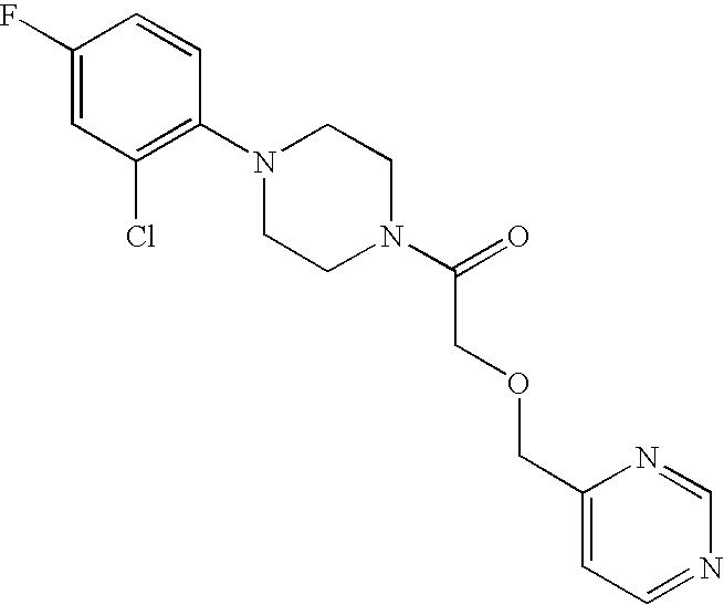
C1(F)=CC(Cl)=C(N2CCN(C(=O)COCC3=CC=NC=N3)CC2)C=C1
